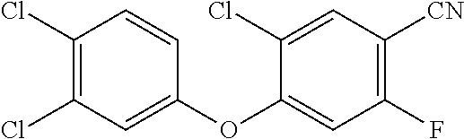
C1(Cl)=C(Cl)C=C(OC2=CC(F)=C([CN])C=C2Cl)C=C1
